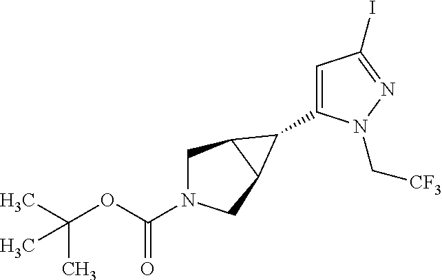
C1=C(C2C3CN(C(OC(C)(C)C)=O)CC32)N(C[CF3])N=C1I
